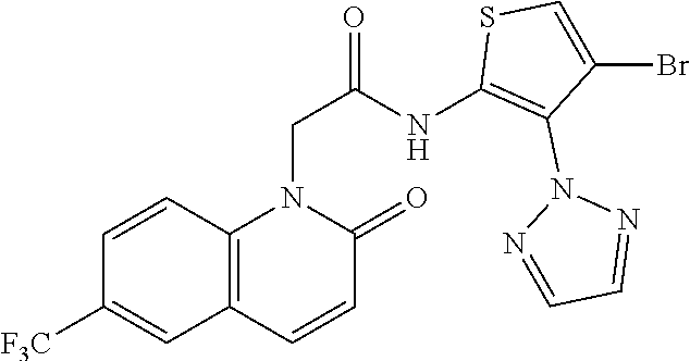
C1=CC2=C(C=C1[F3C])C=CC(=O)N2CC(=O)NC1=C(N2N=CC=N2)C(Br)=CS1
